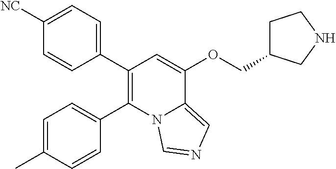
C1(C2=C(C3=CC=C(C)C=C3)N3C(=CN=C3)C(OCC3CCNC3)=C2)=CC=C([NC])C=C1
